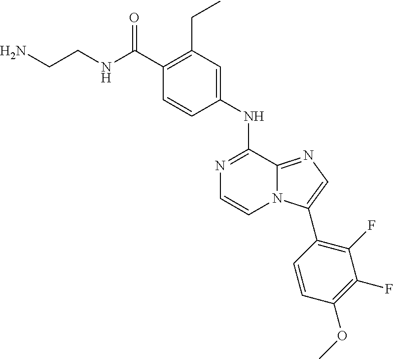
N1=C(NC2=CC(CC)=C(C(NCCN)=O)C=C2)C2=NC=C(C3=C(F)C(F)=C(OC)C=C3)N2C=C1
